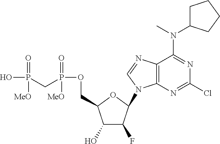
C1(O)C(F)C(N2C3=C(N=C2)C(N(C2CCCC2)C)=NC(Cl)=N3)OC1COP(=O)([MeO])CP(O)(=O)[MeO]
